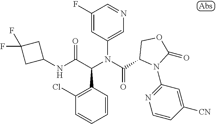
N(C(C(N(C(=O)C1N(C2=NC=CC([CN])=C2)C(=O)OC1)C1=CN=CC(F)=C1)C1=C(Cl)C=CC=C1)=O)C1CC(F)(F)C1
